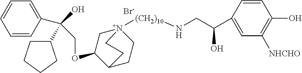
C1=CC(C(O)(COC2C[N+]3([(CH2)10]NCC(O)C4=CC([NHCHO])=C(O)C=C4)CCC2CC3)C2CCCC2)=CC=C1.[Br-]
